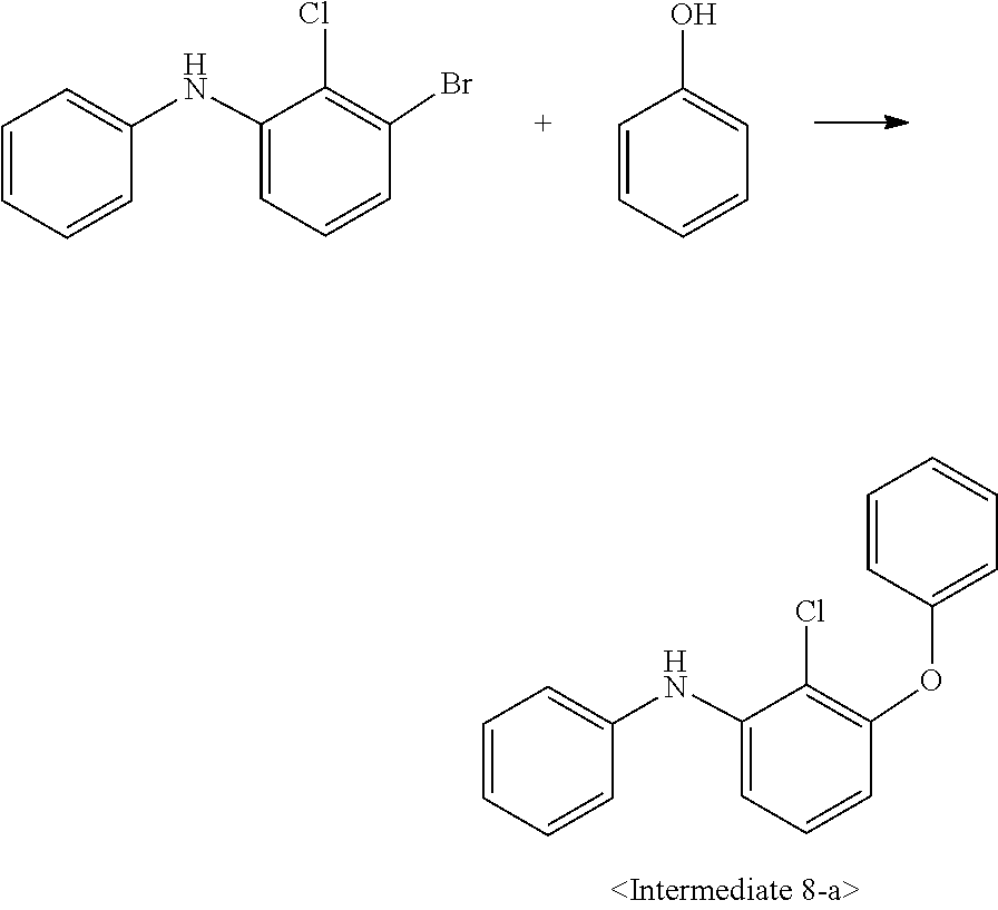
C1(Cl)=C(OC2=CC=CC=C2)C=CC=C1NC1=CC=CC=C1.C1(O)=CC=CC=C1.C1(Cl)=C(Br)C=CC=C1NC1=CC=CC=C1
